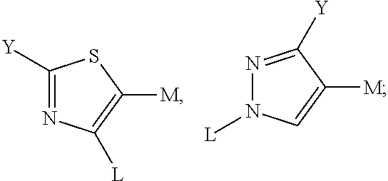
C1([Y])=NC([L])=C([M])S1.N1=C([Y])C([M])=CN1[L]
